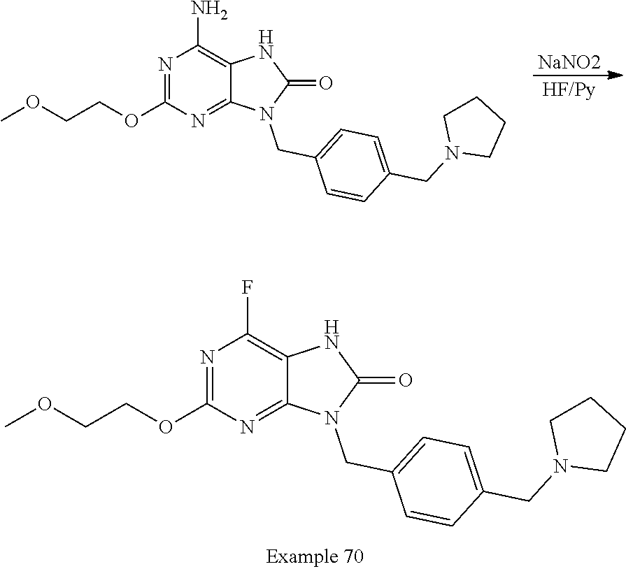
N1=C(OCCOC)N=C2C(=C1N)NC(=O)N2CC1=CC=C(CN2CCCC2)C=C1.[NaNO2].[HF/Py].N1=C(OCCOC)N=C2C(=C1F)NC(=O)N2CC1=CC=C(CN2CCCC2)C=C1
